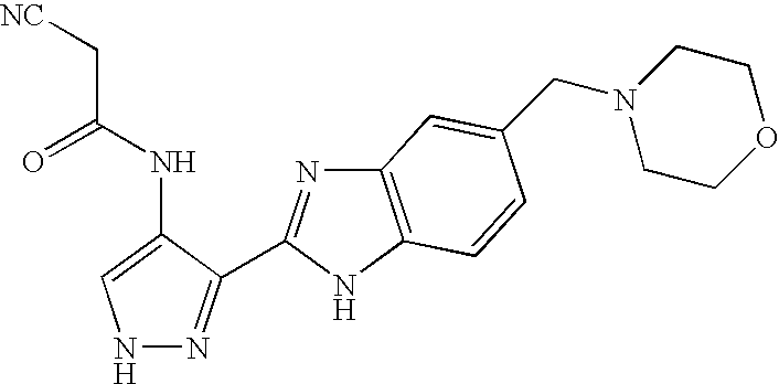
N1N=C(C2=NC3=C(N2)C=CC(CN2CCOCC2)=C3)C(NC(=O)C[NC])=C1
